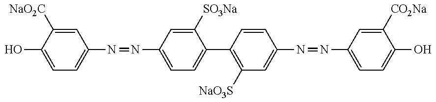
C1=C(O)C([NaO2C])=CC(N=NC2=CC=C(C3=C([NaO3S])C=C(N=NC4=CC=C(O)C([CO2Na])=C4)C=C3)C([SO3Na])=C2)=C1
